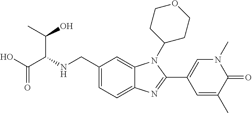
C1(CNC(C(O)=O)C(O)C)=CC=C2C(=C1)N(C1CCOCC1)C(C1=CN(C)C(=O)C(C)=C1)=N2
